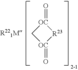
[OC]1(=O)[R23][OC](=O)C1
